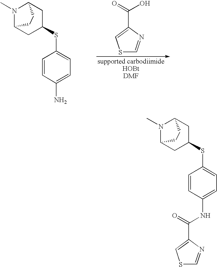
N1(C)C2CC(SC3=CC=C(N)C=C3)CC1CC2.S1C=NC(C(=O)O)=C1.N1(C)C2CC(SC3=CC=C(NC(=O)C4=CSC=N4)C=C3)CC1CC2
